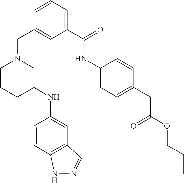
C1(NC2=CC3=C(C=C2)NN=C3)CN(CC2=CC(C(=O)NC3=CC=C(CC(OCCC)=O)C=C3)=CC=C2)CCC1
